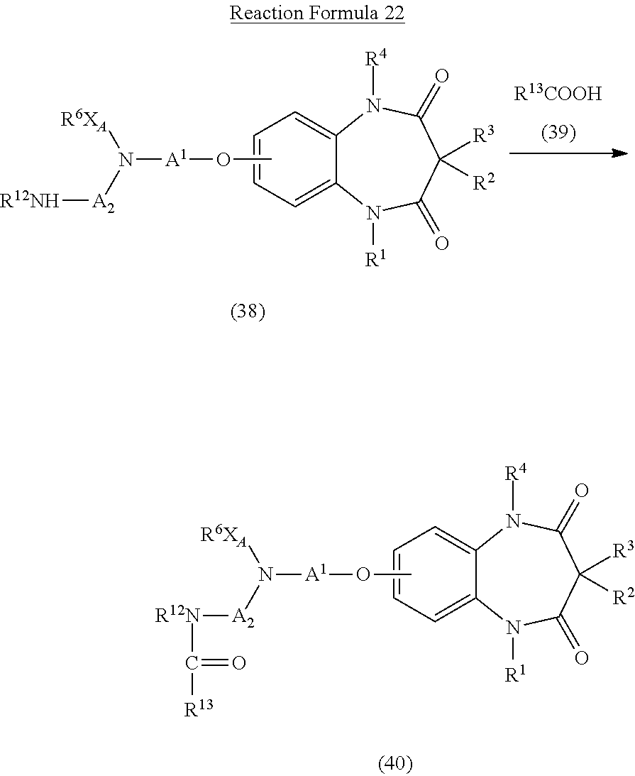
C1=CC=C2C(=C1)N([R4])C(=O)C([R3])([R2])C(=O)N2[R1].CO[A1]N([R6XA])[A2][R12NH].[R13COOH].C1=CC=C2C(=C1)N([R4])C(=O)C([R3])([R2])C(=O)N2[R1].CO[A1]N([R6XA])[A2][R12N]C(=O)[R13]
